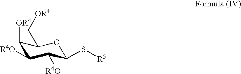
C1([OR4])C([R4O])C([R4O])C(S[R5])OC1C[OR4]
